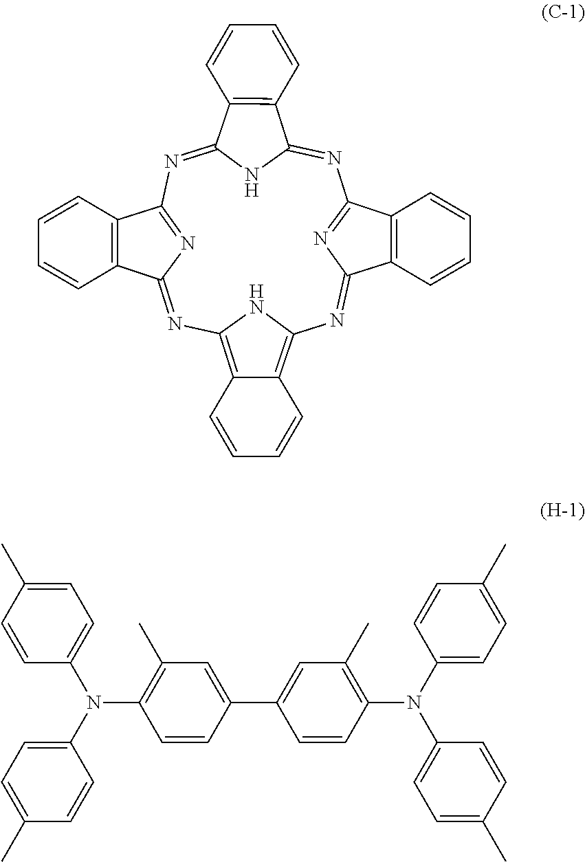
N1=C2NC(=NC3=NC(=NC4=C5C(=C(N=C6N=C1C1=C6C=CC=C1)N4)C=CC=C5)C1=C3C=CC=C1)C1=C2C=CC=C1.C1=CC(C2=CC(C)=C(N(C3=CC=C(C)C=C3)C3=CC=C(C)C=C3)C=C2)=CC(C)=C1N(C1=CC=C(C)C=C1)C1=CC=C(C)C=C1
